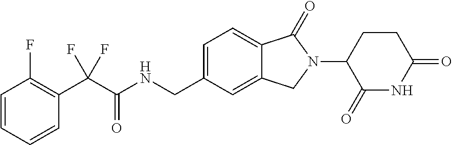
C1=C(CNC(C(C2=C(F)C=CC=C2)(F)F)=O)C=C2C(=C1)C(=O)N(C1C(=O)NC(=O)CC1)C2
